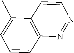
C1=CC2=C(C(C)=C1)C=CN=N2
